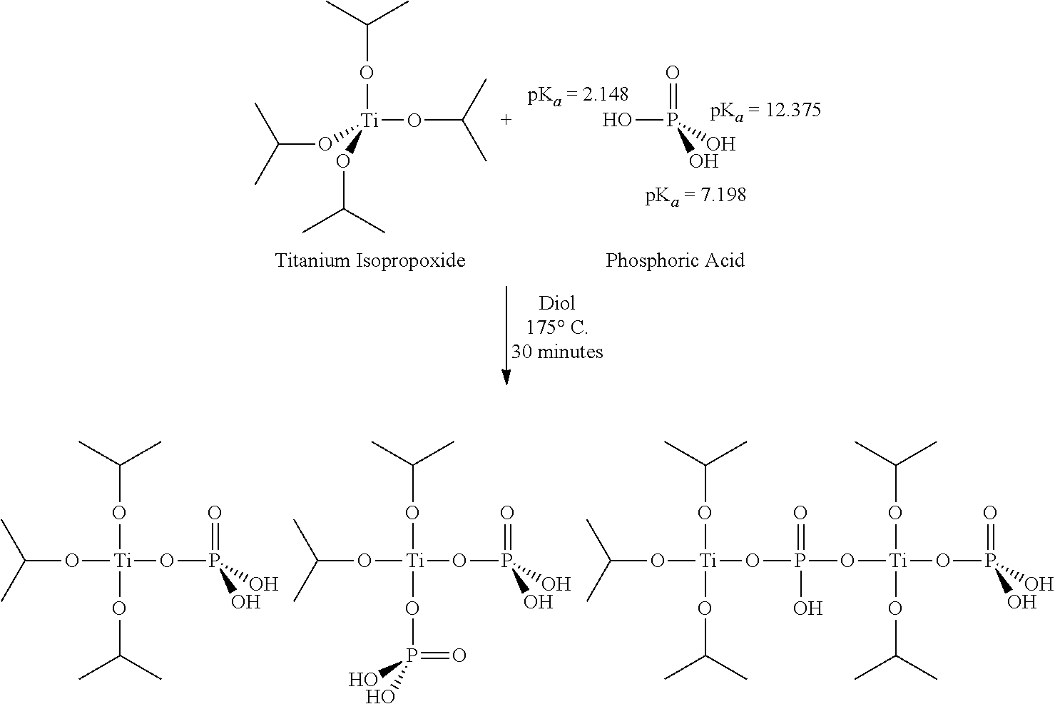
O=P(O)(O)O.C(O[Ti](OC(C)C)(OC(C)C)OC(C)C)(C)C.C(O[Ti](OP(=O)(O)O)(OC(C)C)OC(C)C)(C)C.C(O[Ti](OP(=O)(O)O)(OC(C)C)OP(=O)(O)O)(C)C.P(O[Ti](OP(=O)(O)O)(OC(C)C)OC(C)C)(O[Ti](OC(C)C)(OC(C)C)OC(C)C)(=O)O
